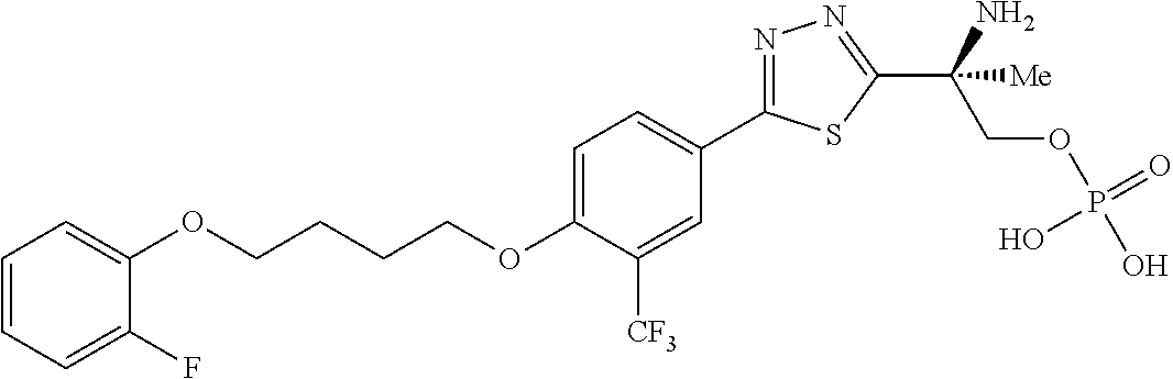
O(CCCCOC1=CC=C(C2=NN=C(C(COP(O)(=O)O)(N)[Me])S2)C=C1[CF3])C1=CC=CC=C1F
